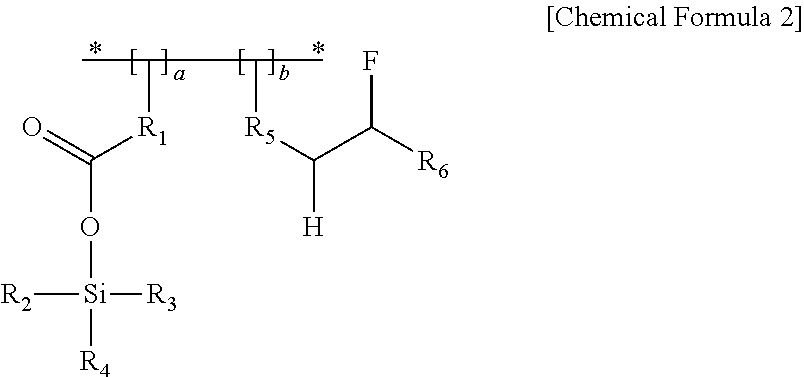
C([R1]C(=O)O[Si]([R4])([R3])[R2])(C)C(C)[R5]C([H])C([R6])F
